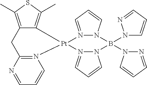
C1=NC2=N(C=C1)[Pt]1(C3=C(C)SC(C)=C3C2)N2=CC=CN2B(N2N=CC=C2)(N2C=CC=N2)N2N1=CC=C2
